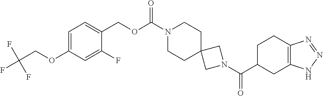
N1(C(C2CC3=C(CC2)N=NN3)=O)CC2(C1)CCN(C(OCC1=CC=C(OCC(F)(F)F)C=C1F)=O)CC2
